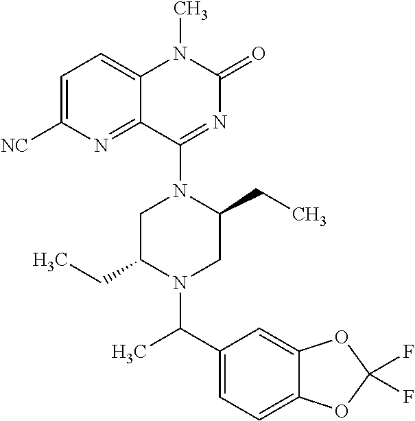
C1=C([NC])N=C2C(=C1)N(C)C(=O)N=C2N1C(CC)CN(C(C2=CC=C3C(=C2)OC(F)(F)O3)C)C(CC)C1
